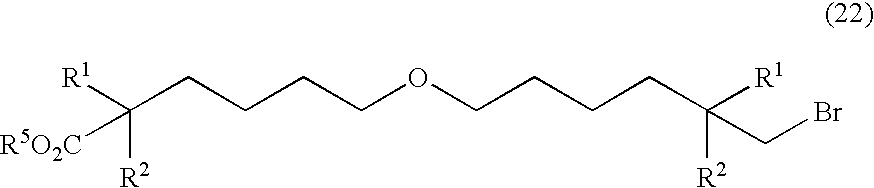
[R1]C(CCCCOCCCCC([R1])([R2])CBr)([R2])[R5O2C]
